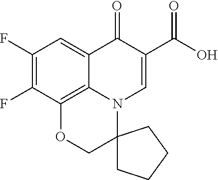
C1(F)=C(F)C2=C3C(=C1)C(=O)C(C(O)=O)=CN3C1(CO2)CCCC1
